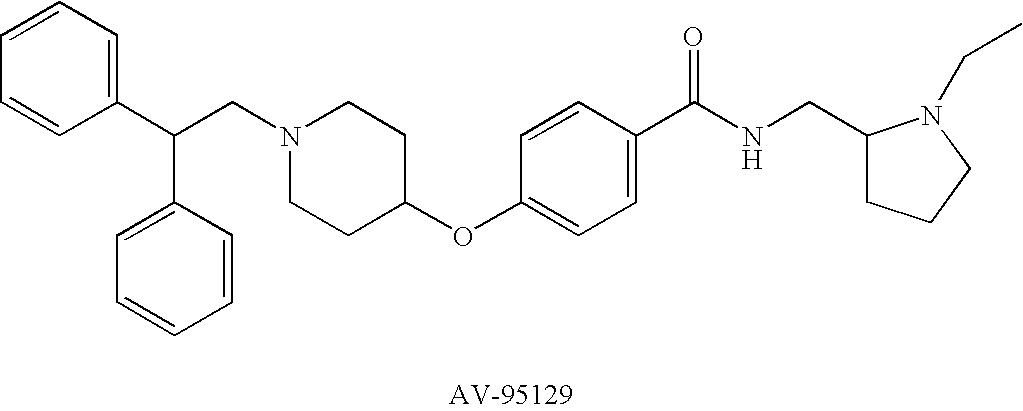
C1(C(C2=CC=CC=C2)CN2CCC(OC3=CC=C(C(=O)NCC4CCCN4CC)C=C3)CC2)=CC=CC=C1
